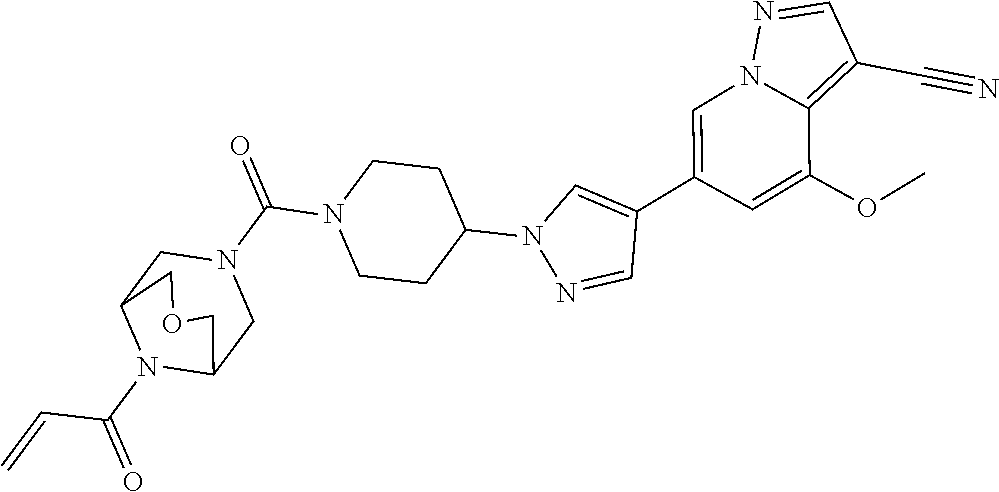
C1=C(C2=CN(C3CCN(C(N4CC5N(C(=O)C=C)C(C4)COC5)=O)CC3)N=C2)C=C(OC)C2=C(C#N)C=NN12
